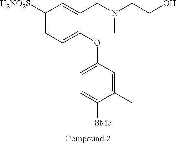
C1([H2NO2S])=CC=C(OC2=CC=C([SMe])C(C)=C2)C(CN(CCO)C)=C1
